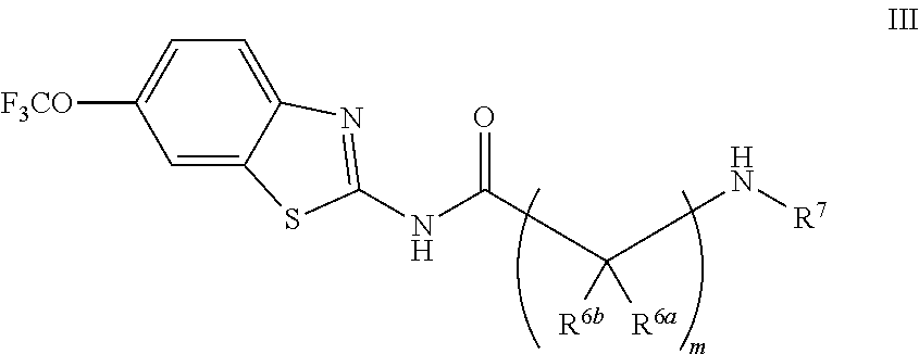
C1=C2C(=CC=C1[F3CO])N=C(NC(=O)C([R6a])([R6b])N[R7])S2
